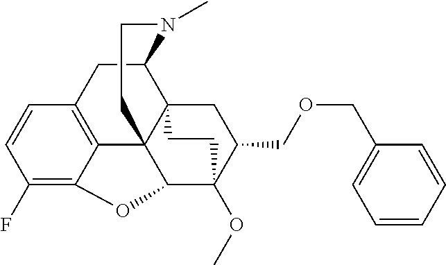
C1(F)=C2C3=C(C=C1)CC1C45C3(C(C(OC)(C(COCC3=CC=CC=C3)C4)CC5)O2)CCN1C
